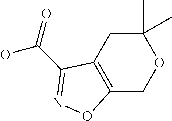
C12=C(CC(C)(C)OC1)C(C(=O)O)=NO2
